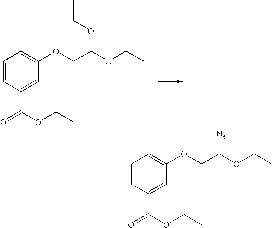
C1=CC(C(OCC)=O)=CC(OCC(OCC)OCC)=C1.C1=CC(C(OCC)=O)=CC(OCC(OCC)[N3])=C1
